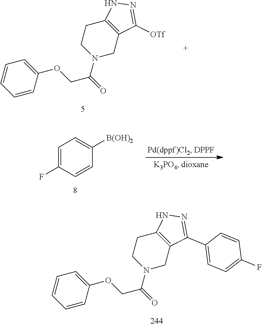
C1=CC(OCC(=O)N2CC3=C(CC2)NN=C3[OTf])=CC=C1.C1=C(F)C=CC([B(OH)2])=C1.C1=CC(OCC(=O)N2CC3=C(CC2)NN=C3C2=CC=C(F)C=C2)=CC=C1
